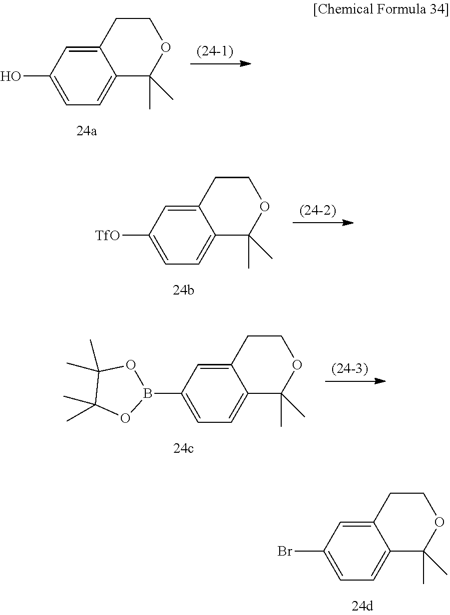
C12=CC(O)=CC=C1C(C)(C)OCC2.C12=CC([TfO])=CC=C1C(C)(C)OCC2.C12=CC(B3OC(C)(C)C(C)(C)O3)=CC=C1C(C)(C)OCC2.C12=CC(Br)=CC=C1C(C)(C)OCC2
